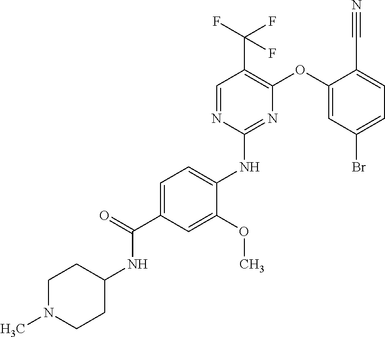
C1=C(C(=O)NC2CCN(C)CC2)C=C(OC)C(NC2=NC(OC3=CC(Br)=CC=C3C#N)=C(C(F)(F)F)C=N2)=C1
